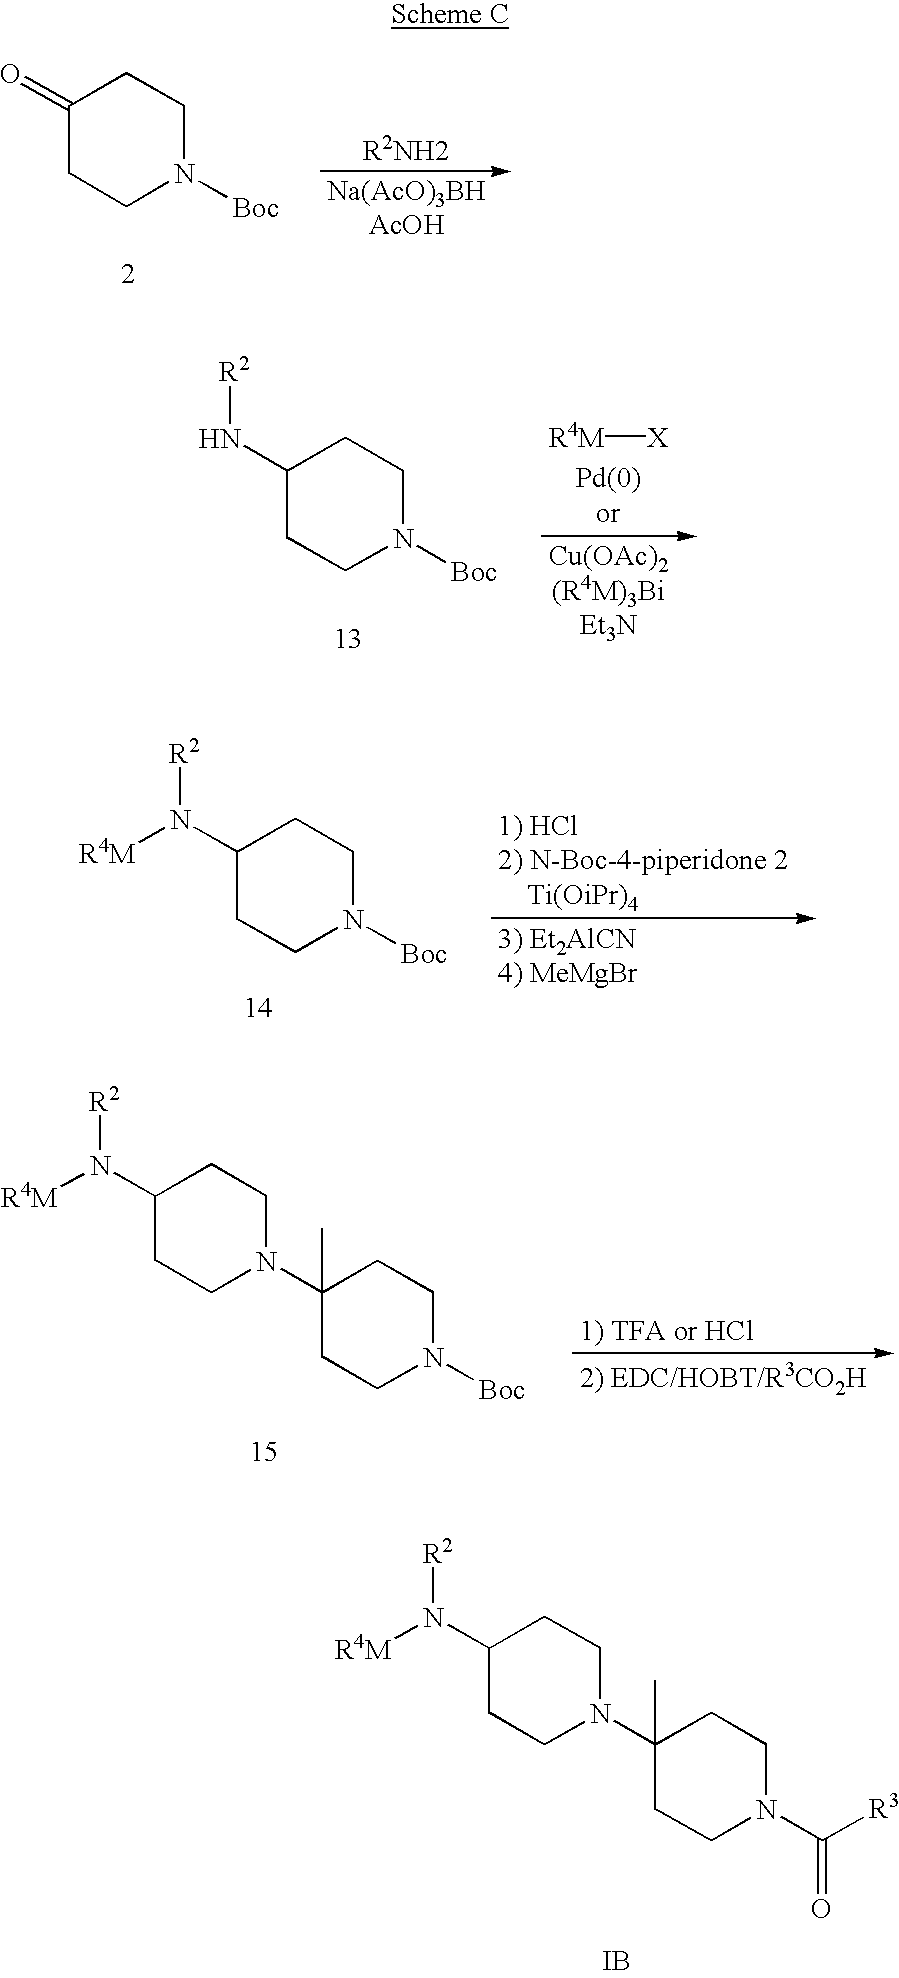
C1(N([R4M])[R2])CCN(C2(C)CCN([Boc])CC2)CC1.[IB].C1(N([R4M])[R2])CCN(C2(C)CCN(C([R3])=O)CC2)CC1.C1(=O)CCN([Boc])CC1.[Na(AcO)3BHAcOH].C1(N[R2])CCN([Boc])CC1.[R4M][X].C1(N([R4M])[R2])CCN([Boc])CC1
